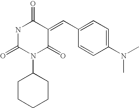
N1C(=O)N(C2CCCCC2)C(=O)C(=CC2=CC=C(N(C)C)C=C2)C1=O
